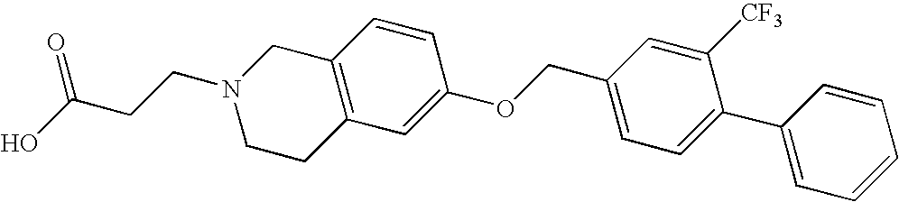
C12=C(C=C(OCC3=CC=C(C4=CC=CC=C4)C([CF3])=C3)C=C1)CCN(CCC(O)=O)C2
